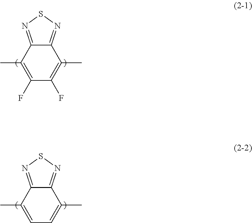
C1(F)=C(C)C2=NSN=C2C(C)=C1F.C1=C(C)C2=NSN=C2C(C)=C1
